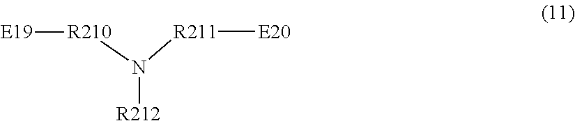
[R210]([E19])N([R211][E20])[R212]
